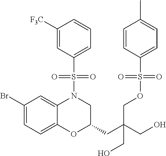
BrC1=CC=C2C(=C1)N(S(C1=CC=CC([F3C])=C1)(=O)=O)CC(CC(CO)(COS(C1=CC=C(C)C=C1)(=O)=O)CO)O2
